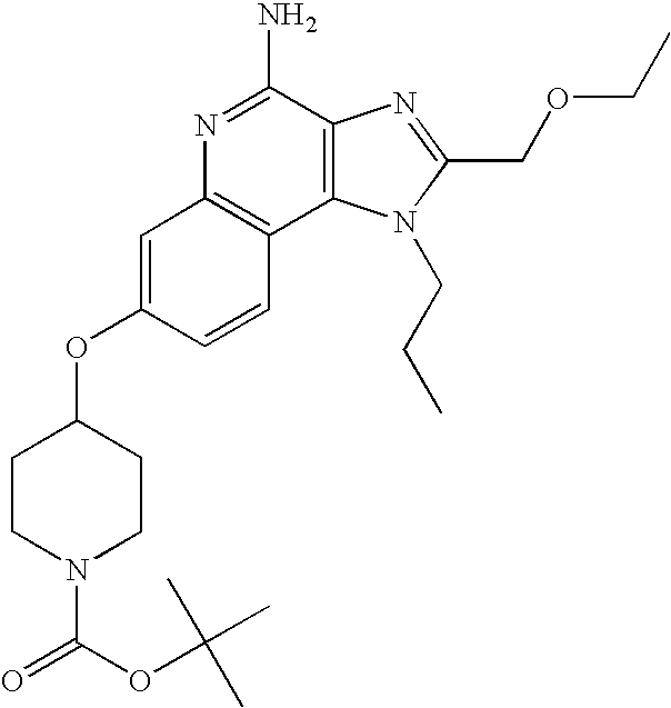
C1=C(OC2CCN(C(OC(C)(C)C)=O)CC2)C=CC2=C1N=C(N)C1=C2N(CCC)C(COCC)=N1
